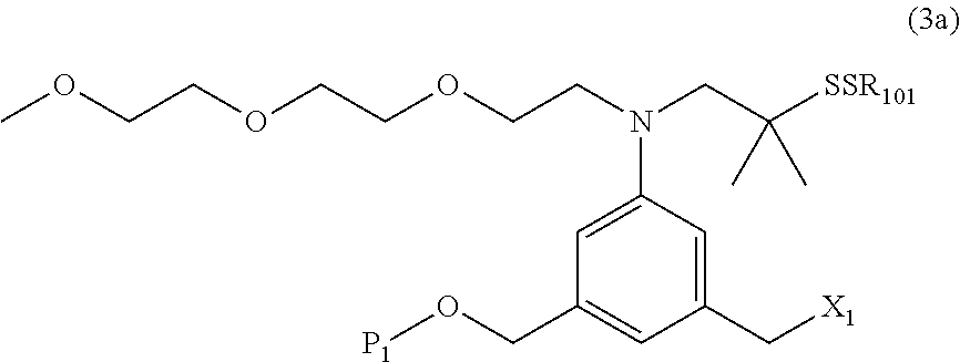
COCCOCCOCCN(CC([SSR101])(C)C)C1=CC(CO[P1])=CC(C[X1])=C1
